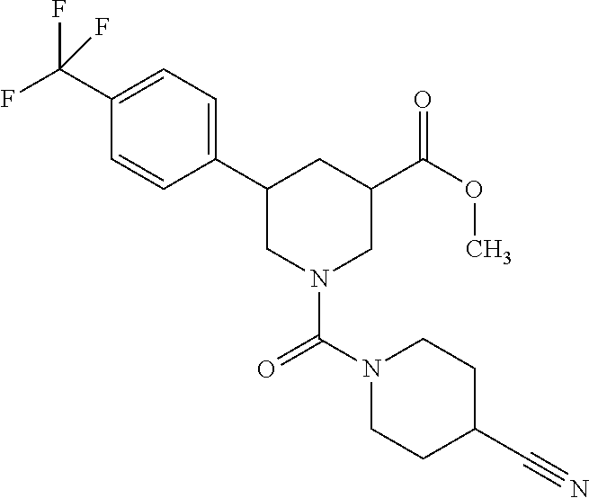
C1(C(F)(F)F)=CC=C(C2CN(C(N3CCC(C#N)CC3)=O)CC(C(OC)=O)C2)C=C1
